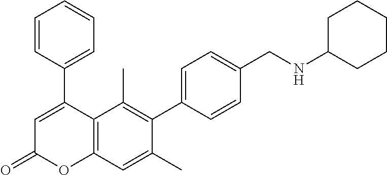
C1(C2=CC(=O)OC3=C2C(C)=C(C2=CC=C(CNC4CCCCC4)C=C2)C(C)=C3)=CC=CC=C1
